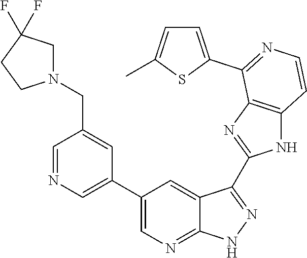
C1=NC=C(C2=CN=C3C(=C2)C(C2=NC4=C(N2)C=CN=C4C2=CC=C(C)S2)=NN3)C=C1CN1CC(F)(F)CC1
